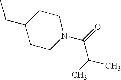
C1(CC)CCN(C(=O)C(C)C)CC1
